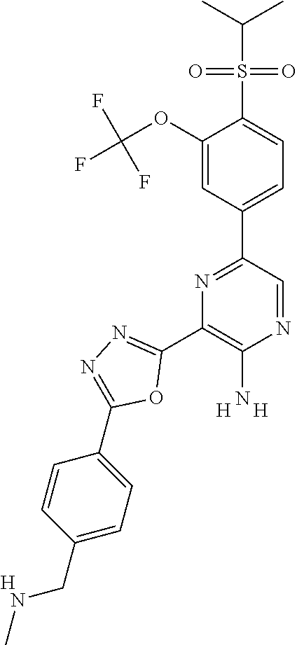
[H].[H].C1(C2=NC(C3=NN=C(C4=CC=C(CNC)C=C4)O3)=C(N)N=C2)=CC=C(S(C(C)C)(=O)=O)C(OC(F)(F)F)=C1.[H]
